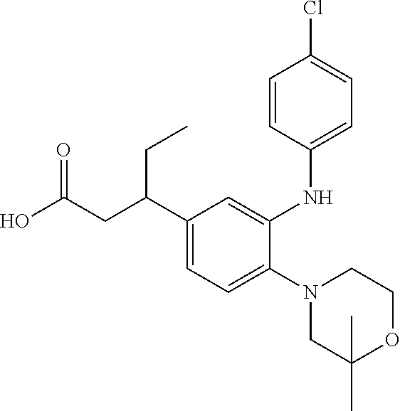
N1(C2=CC=C(C(CC(O)=O)CC)C=C2NC2=CC=C(Cl)C=C2)CC(C)(C)OCC1
